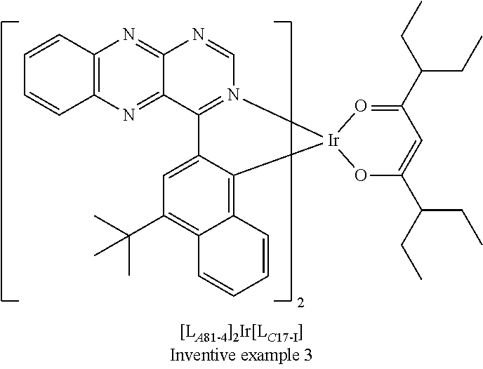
C12=C(N=C3C(=N1)N=CN1=C3C3=CC(C(C)(C)C)=C4C(=C3[Ir]13O=C(C(CC)CC)C=C(C(CC)CC)O3)C=CC=C4)C=CC=C2
